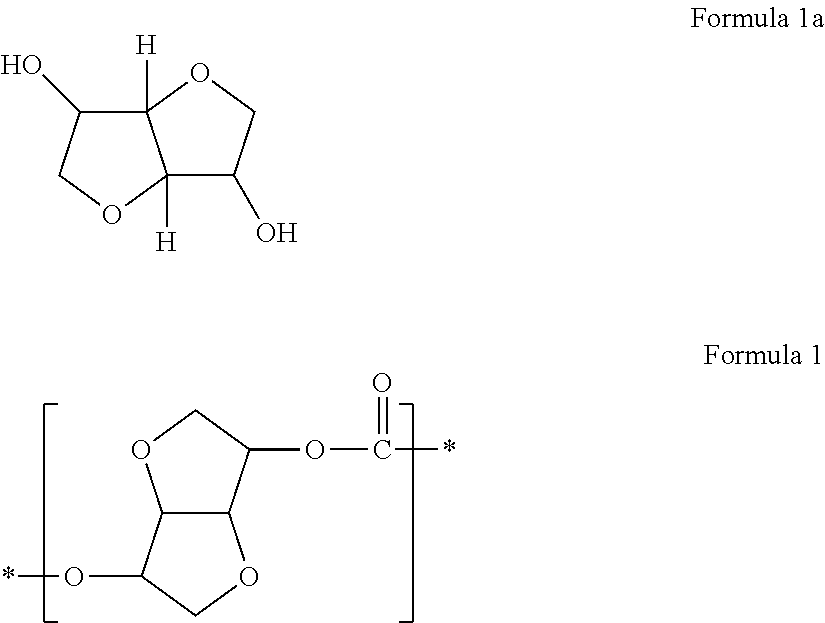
C12C(C(OC(*)=O)CO1)OCC2O*.C12([H])C(O)COC1([H])C(O)CO2
